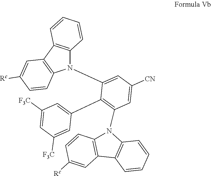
N1(C2=CC([CN])=CC(N3C4=C(C5=C3C=CC=C5)C=C([Rc])C=C4)=C2C2=CC([F3C])=CC([F3C])=C2)C2=C(C3=C1C=CC([Rc])=C3)C=CC=C2
